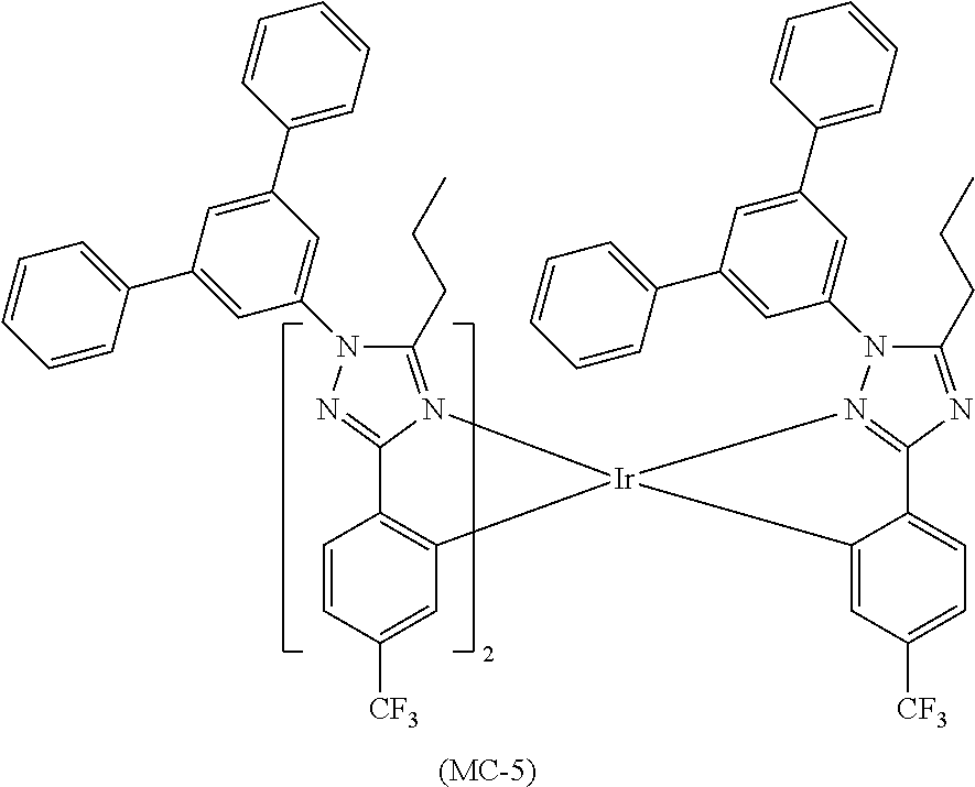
C1(CCC)=N2C(=NN1C1=CC(C3=CC=CC=C3)=CC(C3=CC=CC=C3)=C1)C1=C(C=C([CF3])C=C1)[Ir]21N2=C(N=C(CCC)N2C2=CC(C3=CC=CC=C3)=CC(C3=CC=CC=C3)=C2)C2=CC=C([CF3])C=C21.[(MC-5)]
